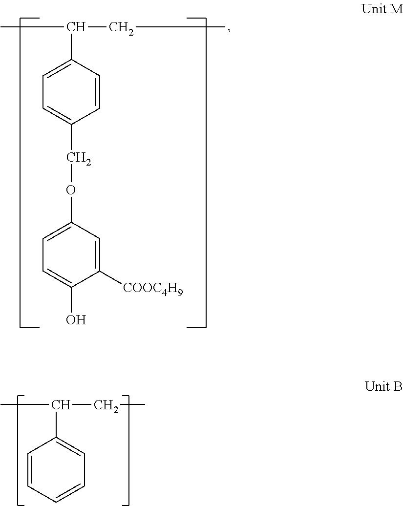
CC(CC)C1=CC=CC=C1.CC(CC)C1=CC=C(COC2=CC=C(O)C([COOC4H9])=C2)C=C1
